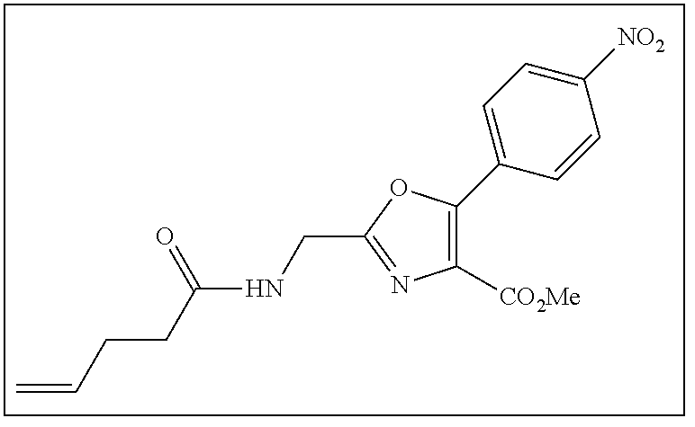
C1([CO2Me])=C(C2=CC=C([NO2])C=C2)OC(CNC(CCC=C)=O)=N1
